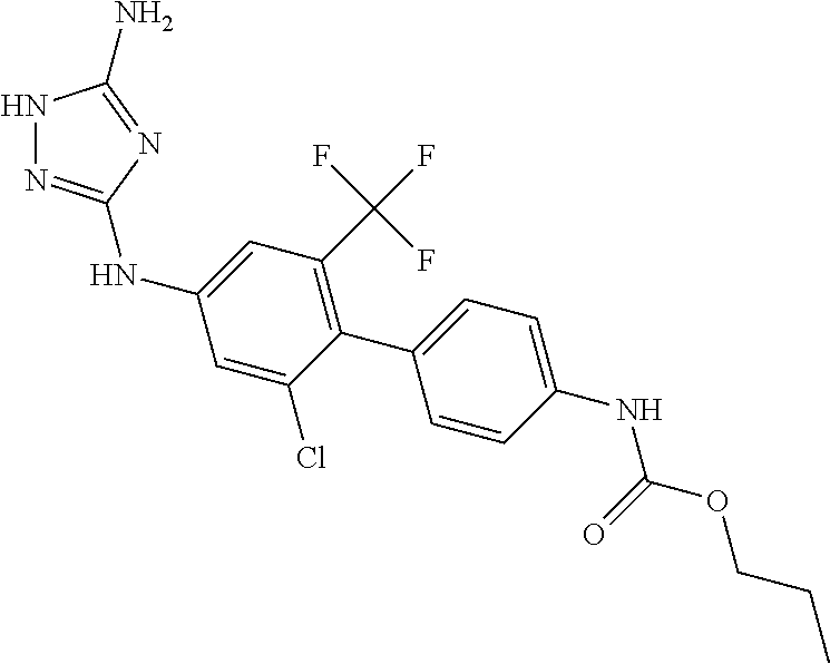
N1N=C(NC2=CC(C(F)(F)F)=C(C3=CC=C(NC(=O)OCCC)C=C3)C(Cl)=C2)N=C1N
